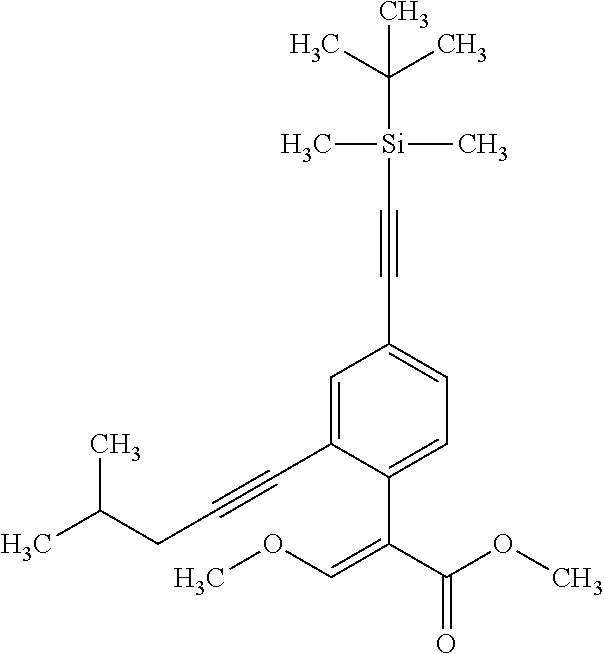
C1=C(C#CCC(C)C)C(C(C(OC)=O)=COC)=CC=C1C#C[Si](C)(C)C(C)(C)C
